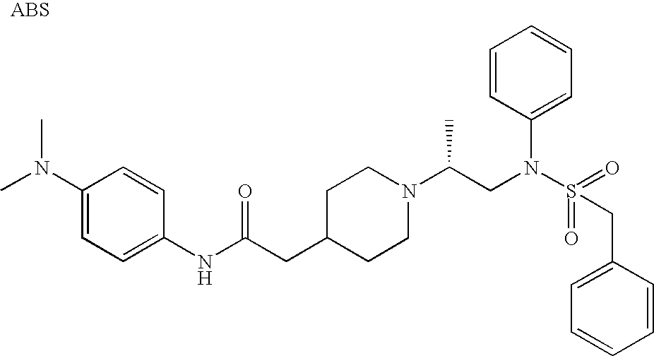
C1(N(C)C)=CC=C(NC(CC2CCN(C(CN(S(=O)(=O)CC3=CC=CC=C3)C3=CC=CC=C3)C)CC2)=O)C=C1
